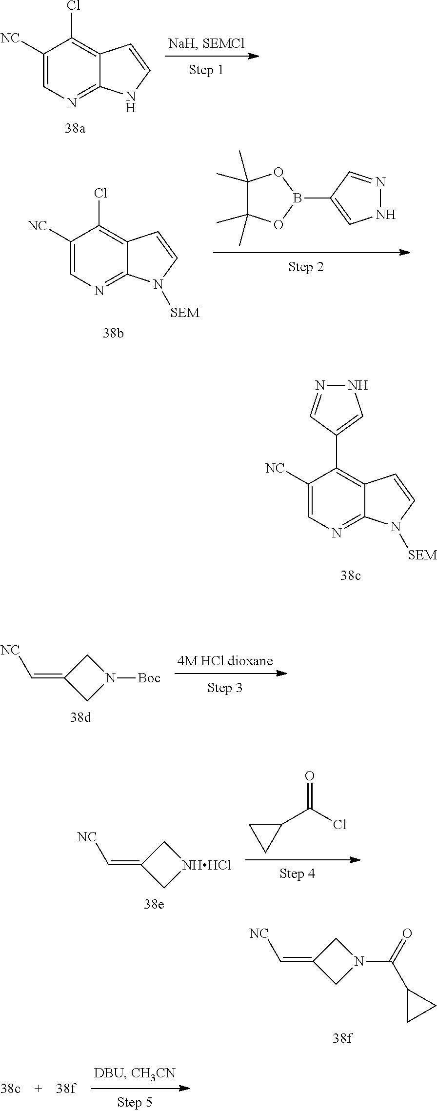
C1=C([NC])C(Cl)=C2C(=N1)NC=C2.C1(C)(C)C(C)(C)OB(C2=CNN=C2)O1.C1=C([NC])C(Cl)=C2C(=N1)N([SEM])C=C2.C1=C([NC])C(C2=CNN=C2)=C2C(=N1)N([SEM])C=C2.C1(=C[NC])CN([Boc])C1.C1(=C[NC])C[NHHCl]C1.C1(C(=O)Cl)CC1.C1(=C[NC])CN(C(C2CC2)=O)C1
